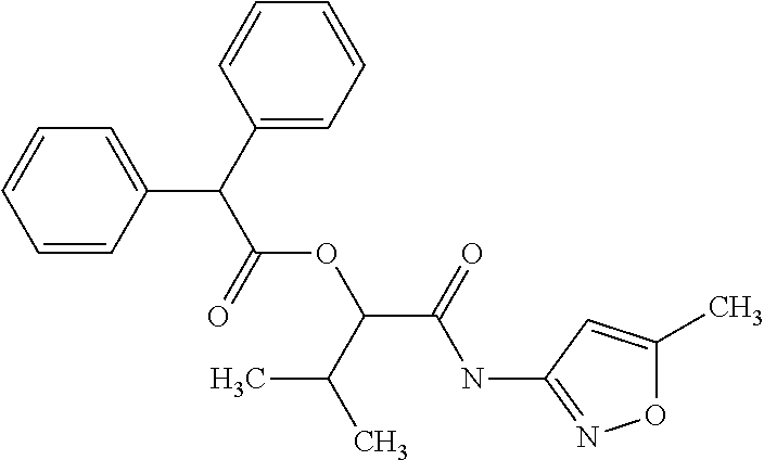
C1=CC(C(C(=O)OC(C(C)C)C(=O)NC2=NOC(C)=C2)C2=CC=CC=C2)=CC=C1
